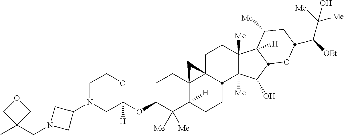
C1N(C2CN(CC3(C)COC3)C2)CC(OC2C([Me])([Me])C3([H])C4(CC2)C2(CCC5([Me])C([Me])(C(O)C6C5([H])C([Me])CC(C([OEt])C([Me])([Me])O)O6)C2CC3)C4)([H])OC1
